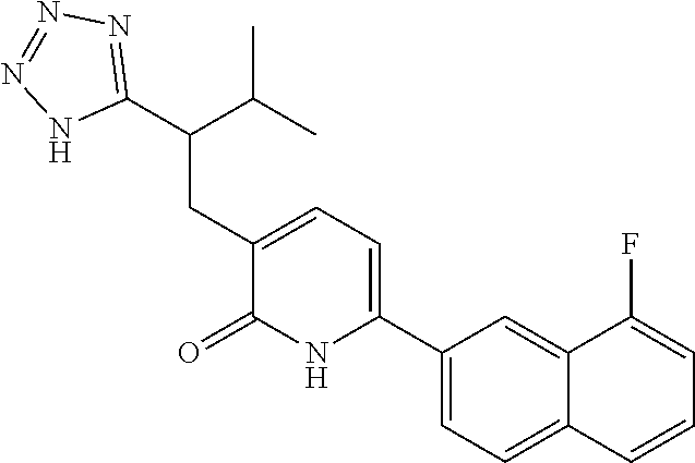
C1(C2=CC=C(CC(C3=NN=NN3)C(C)C)C(=O)N2)=CC=C2C(=C1)C(F)=CC=C2
